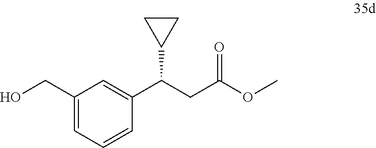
C1(CO)=CC=CC(C(CC(OC)=O)C2CC2)=C1
